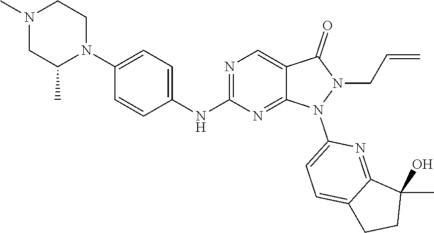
N1(C2=CC=C3CCC(O)(C)C3=N2)N(CC=C)C(=O)C2=CN=C(NC3=CC=C(N4CCN(C)CC4C)C=C3)N=C12
